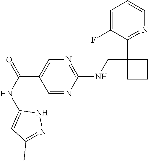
C1=C(F)C(C2(CNC3=NC=C(C(NC4=CC(C)=NN4)=O)C=N3)CCC2)=NC=C1
